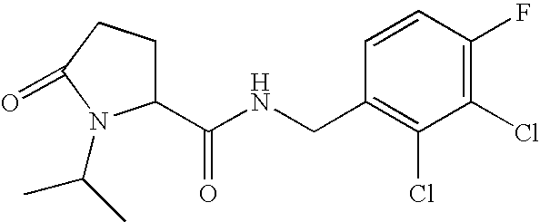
C1(C(NCC2=C(Cl)C(Cl)=C(F)C=C2)=O)CCC(=O)N1C(C)C
